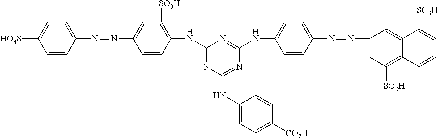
C1=CC(N=NC2=CC([SO3H])=C(NC3=NC(NC4=CC=C([CO2H])C=C4)=NC(NC4=CC=C(N=NC5=CC([SO3H])=C6C(=C5)C([SO3H])=CC=C6)C=C4)=N3)C=C2)=CC=C1[HO3S]
